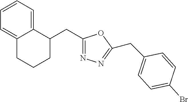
C1=CC=C2C(=C1)CCCC2CC1=NN=C(CC2=CC=C(Br)C=C2)O1
